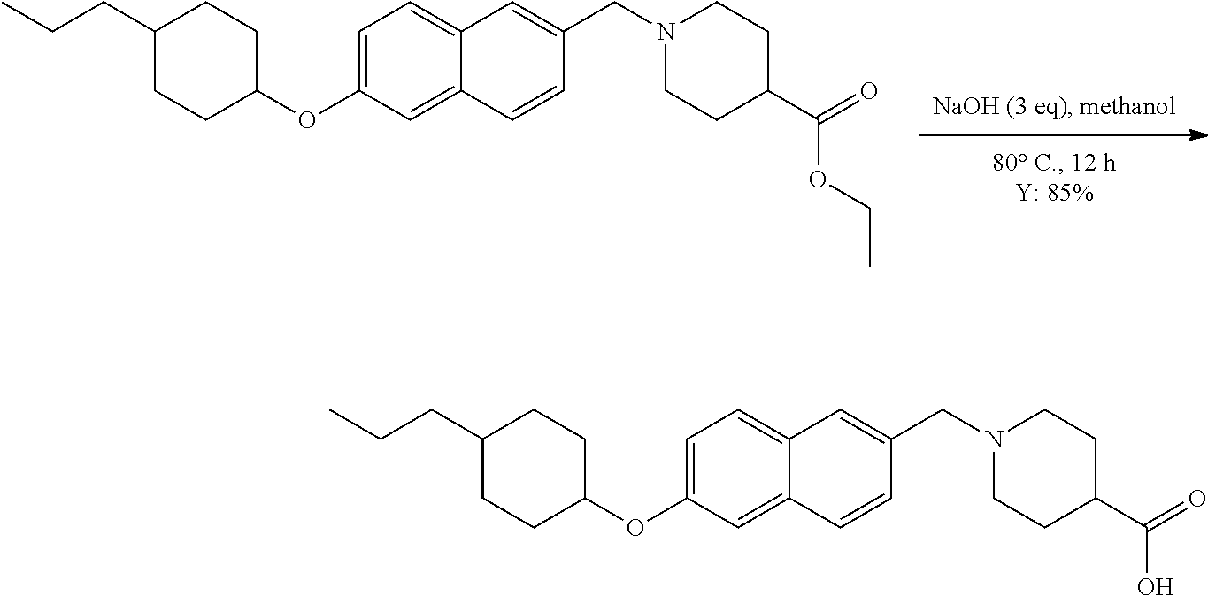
C1=C(OC2CCC(CCC)CC2)C=C2C(=C1)C=C(CN1CCC(C(=O)OCC)CC1)C=C2.C1=C(OC2CCC(CCC)CC2)C=C2C(=C1)C=C(CN1CCC(C(=O)O)CC1)C=C2
